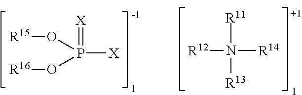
P([X])(=[X])(O[R15])O[R16].[R12]N([R11])([R13])[R14]
